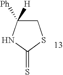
C1C([H])([Ph])NC(=S)S1
